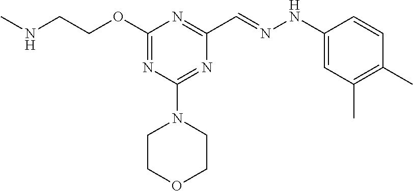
N(CCOC1=NC(N2CCOCC2)=NC(C=NNC2=CC(C)=C(C)C=C2)=N1)C
